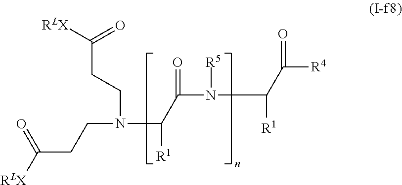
C(N(C([R1])C(N([R5])C([R1])C([R4])=O)=O)CCC([RLX])=O)CC([RLX])=O
